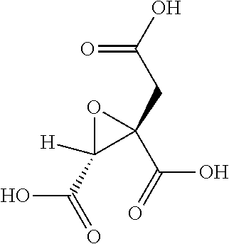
O1C([H])(C(O)=O)C1(CC(O)=O)C(=O)O
